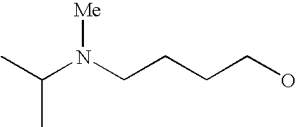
N(CCCCO)([Me])C(C)C
